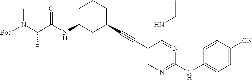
[Boc]N(C(C(NC1CC(C#CC2=CN=C(NC3=CC=C([CN])C=C3)N=C2NCC)CCC1)=O)C)C
